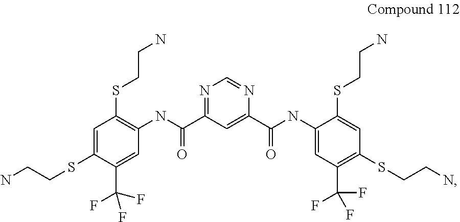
C1=C(SCCN)C(C(F)(F)F)=CC(NC(C2=NC=NC(C(NC3=CC(C(F)(F)F)=C(SCCN)C=C3SCCN)=O)=C2)=O)=C1SCCN
